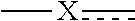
C[X]c
